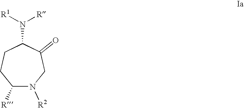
N1([R2])CC(=O)C(N([R1])[R])CCC1[R]
